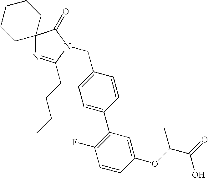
C12(N=C(CCCC)N(CC3=CC=C(C4=C(F)C=CC(OC(C(=O)O)C)=C4)C=C3)C1=O)CCCCC2
